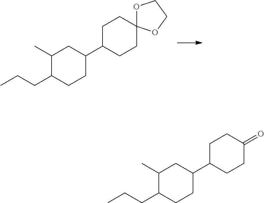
C1(C)C(CCC)CCC(C2CCC3(CC2)OCCO3)C1.C1(C)C(CCC)CCC(C2CCC(=O)CC2)C1
